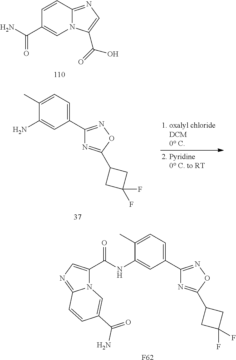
C1=CC2=NC=C(C(=O)O)N2C=C1C(N)=O.C1(C2=NOC(C3CC(F)(F)C3)=N2)=CC=C(C)C(N)=C1.[F62].N12C(C(NC3=CC(C4=NOC(C5CC(F)(F)C5)=N4)=CC=C3C)=O)=CN=C1C=CC(C(N)=O)=C2
